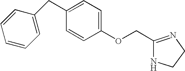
C1(OCC2=NCCN2)=CC=C(CC2=CC=CC=C2)C=C1
